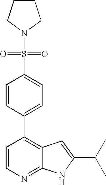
C1=CN=C2C(=C1C1=CC=C(S(=O)(N3CCCC3)=O)C=C1)C=C(C(C)C)N2
